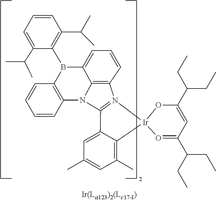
C1=CC=C(C(C)C)C(B2C3=CC=CC4=C3N(C3=C2C=CC=C3)C2=N4[Ir]3(C4=C(C)C=C(C)C=C24)O=C(C(CC)CC)C=C(C(CC)CC)O3)=C1C(C)C
